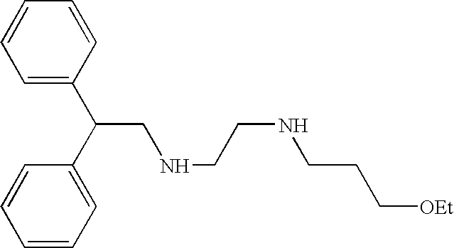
C1(C(CNCCNCCC[OEt])C2=CC=CC=C2)=CC=CC=C1
